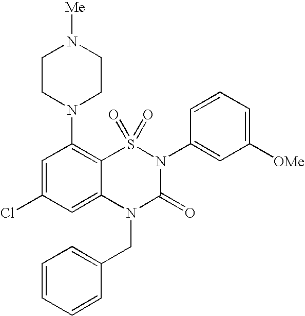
C1=C(Cl)C=C2C(=C1N1CCN([Me])CC1)S(=O)(=O)N(C1=CC([OMe])=CC=C1)C(=O)N2CC1=CC=CC=C1
